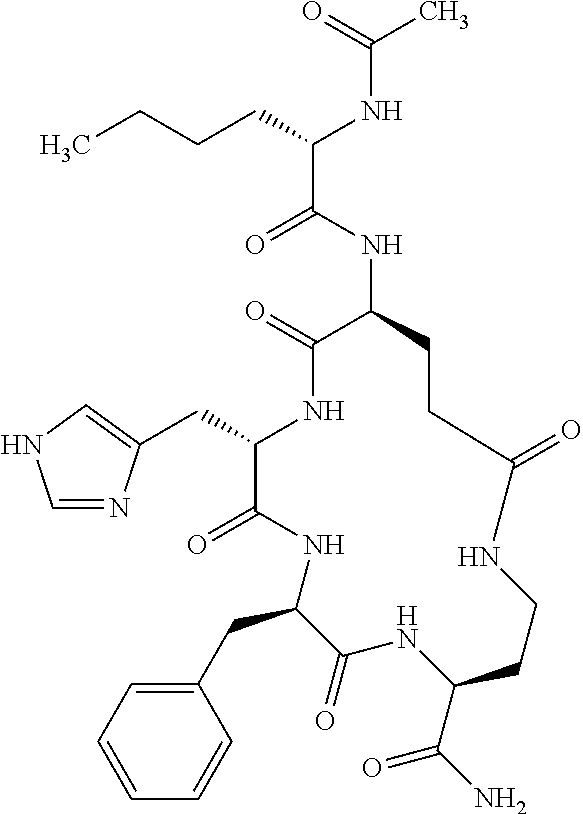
C(C1NC(=O)C(NC(C(CCCC)NC(C)=O)=O)CCC(=O)NCCC(C(N)=O)NC(=O)C(CC2=CC=CC=C2)NC1=O)C1=CNC=N1
